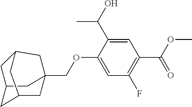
C1C2(COC3=CC(F)=C(C(OC)=O)C=C3C(O)C)CC3CC1CC(C2)C3
